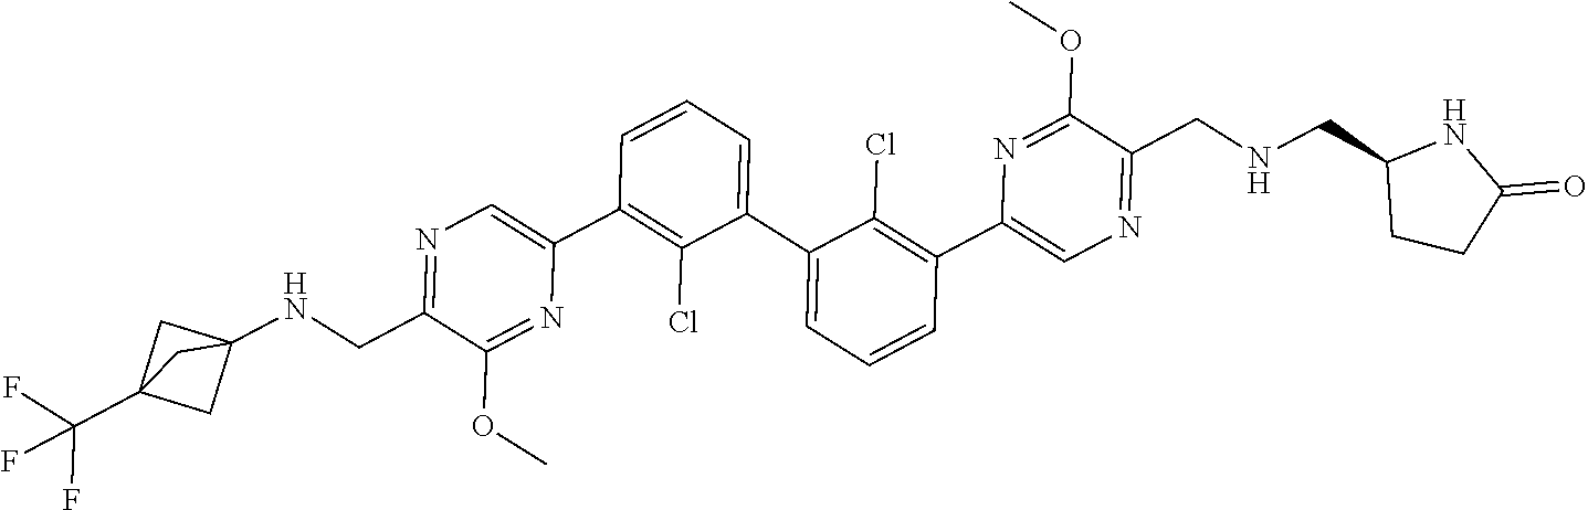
N1=C(CNC23CC(C(F)(F)F)(C2)C3)C(OC)=NC(C2=C(Cl)C(C3=CC=CC(C4=CN=C(CNCC5CCC(=O)N5)C(OC)=N4)=C3Cl)=CC=C2)=C1
